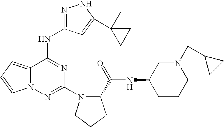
N(C1=NC(N2C(C(=O)NC3CCCN(CC4CC4)C3)CCC2)=NN2C1=CC=C2)C1=NNC(C2(C)CC2)=C1
